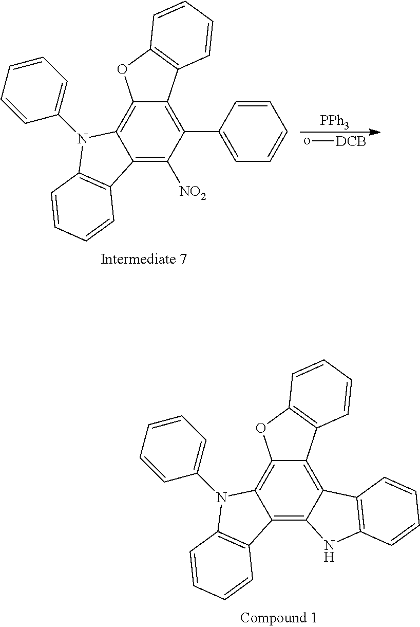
C12=C3C(=C4C(=C1N(C1=CC=CC=C1)C1=C2C=CC=C1)OC1=C4C=CC=C1)C1=C(N3)C=CC=C1.[PPh3].o[DCB].C12=C([NO2])C(C3=CC=CC=C3)=C3C(=C1N(C1=CC=CC=C1)C1=C2C=CC=C1)OC1=C3C=CC=C1
